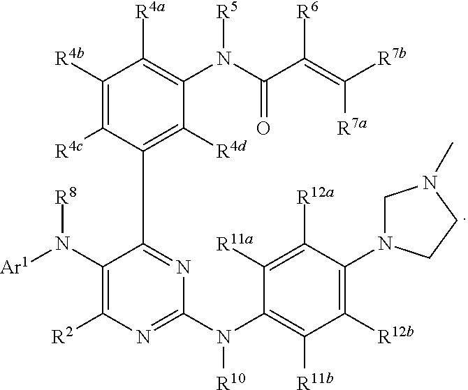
C1([R4b])=C([R4c])C(C2=NC(N([R10])C3=C([R11b])C([R12b])=C(N4CN(C)CC4)C([R12a])=C3[R11a])=NC([R2])=C2N([R8])[Ar1])=C([R4d])C(N(C(C(=C([R7b])[R7a])[R6])=O)[R5])=C1[R4a]
